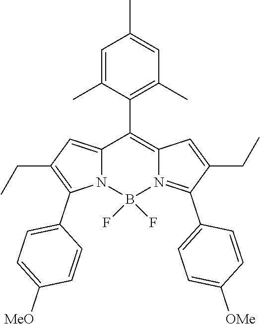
C12=CC(CC)=C(C3=CC=C([MeO])C=C3)N1B(F)(F)N1=C(C3=CC=C([OMe])C=C3)C(CC)=CC1=C2C1=C(C)C=C(C)C=C1C
